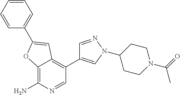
C12=C(N)N=CC(C3=CN(C4CCN(C(C)=O)CC4)N=C3)=C1C=C(C1=CC=CC=C1)O2
